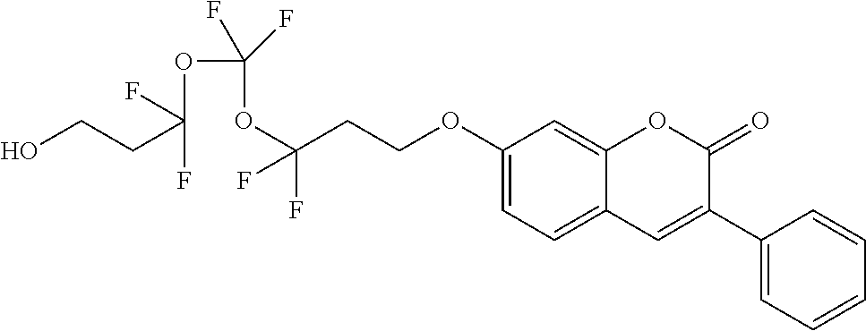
C1(OCCC(OC(OC(F)(CCO)F)(F)F)(F)F)=CC=C2C(=C1)OC(=O)C(C1=CC=CC=C1)=C2
